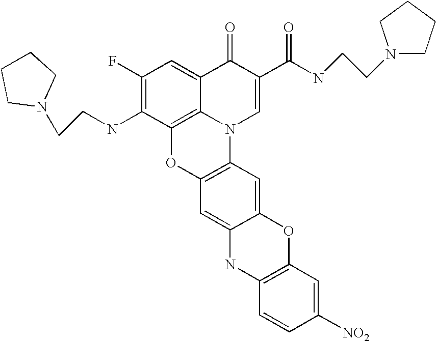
C1(F)=C(NCCN2CCCC2)C2=C3C(=C1)C(=O)C(C(NCCN1CCCC1)=O)=CN3C1=C(O2)C=C2C(=C1)OC1=C(N2)C=CC([NO2])=C1
